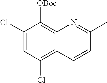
C1(Cl)=CC(Cl)=C2C(=C1[OBoc])N=C(C)C=C2
